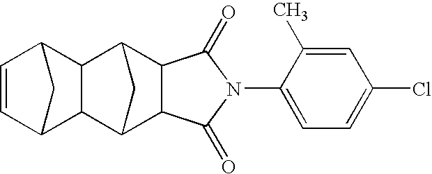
C1=CC2CC1C1C3C4C(C(C21)C3)C(=O)N(C1=CC=C(Cl)C=C1C)C4=O
